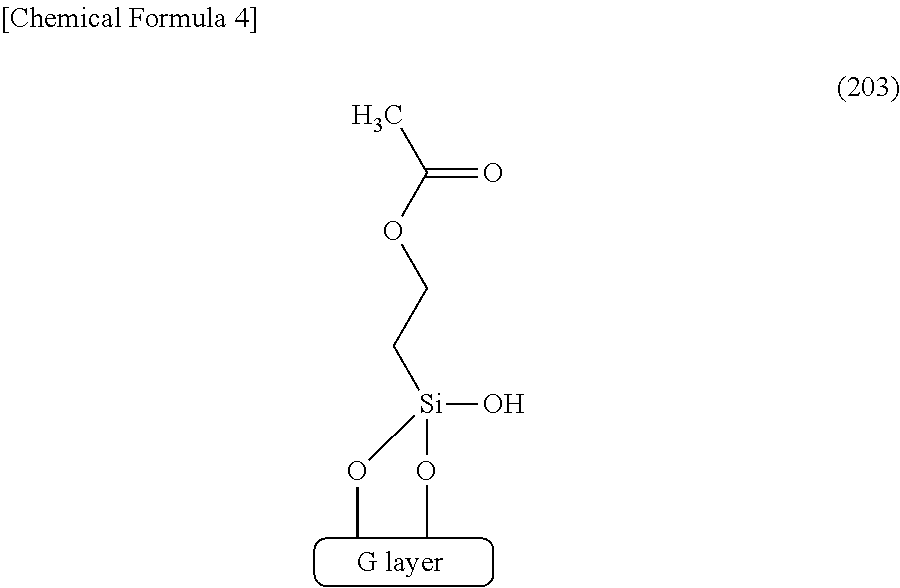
[Si](O)(OC)(OC)CCOC(C)=O
